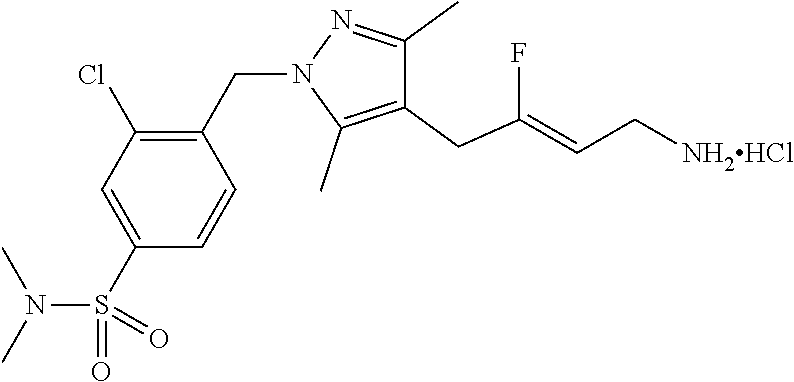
C1(CN2C(C)=C(CC(F)=CC[NH2HCl])C(C)=N2)=C(Cl)C=C(S(N(C)C)(=O)=O)C=C1
